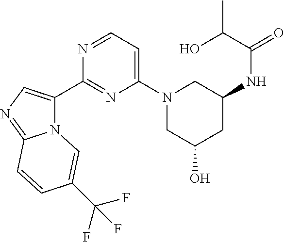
N12C(C3=NC(N4CC(O)CC(NC(=O)C(O)C)C4)=CC=N3)=CN=C1C=CC(C(F)(F)F)=C2
